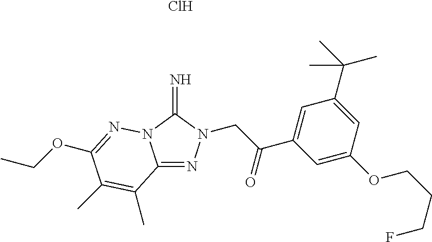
C12=NN(CC(C3=CC(C(C)(C)C)=CC(OCCCF)=C3)=O)C(=N)N1N=C(OCC)C(C)=C2C.Cl
